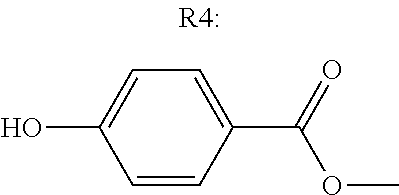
C1=CC(C(=O)OC)=CC=C1O
